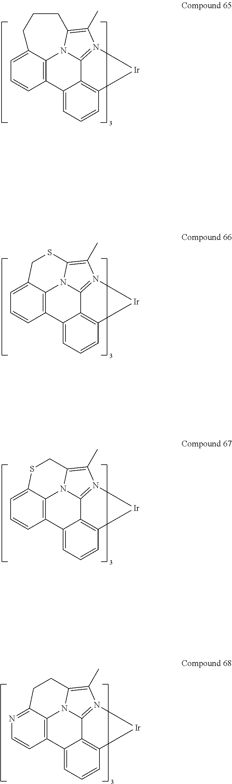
C1=C2C3=C(C=C1)C1=CC=CC4=C1C1=N(C(C)=C(N31)CCC2)[Ir]4.C1=C2C3=C(C=C1)C1=CC=CC4=C1C1=N(C(C)=C(N31)SC2)[Ir]4.C1=C2C3=C(C=C1)C1=CC=CC4=C1C1=N(C(C)=C(N31)CS2)[Ir]4.N1=C2C3=C(C=C1)C1=CC=CC4=C1C1=N(C(C)=C(N31)CC2)[Ir]4
